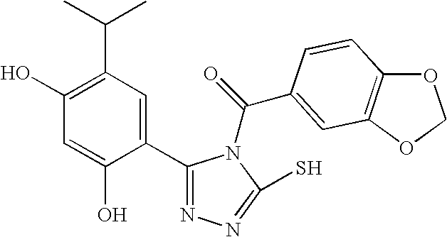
C1(O)=C(C(C)C)C=C(C2=NN=C(S)N2C(C2=CC3=C(OCO3)C=C2)=O)C(O)=C1
